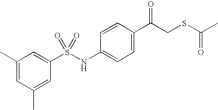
C1(C)=CC(C)=CC(S(NC2=CC=C(C(CSC(=O)C)=O)C=C2)(=O)=O)=C1
